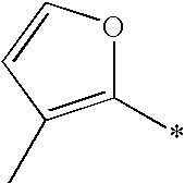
C1(*)=C(C)C=CO1
